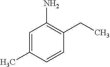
C1=C(C)C=CC(CC)=C1N
